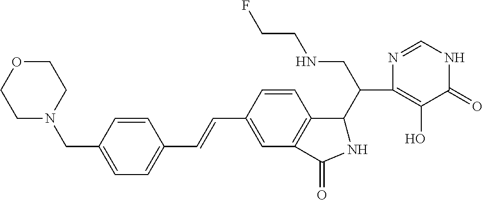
OC1=C(C(CNCCF)C2C3=C(C=C(C=CC4=CC=C(CN5CCOCC5)C=C4)C=C3)C(=O)N2)N=CNC1=O
